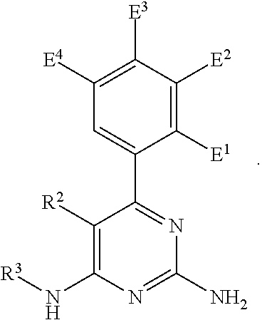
C1([E1])=C([E2])C([E3])=C([E4])C=C1C1=NC(N)=NC(N[R3])=C1[R2]
